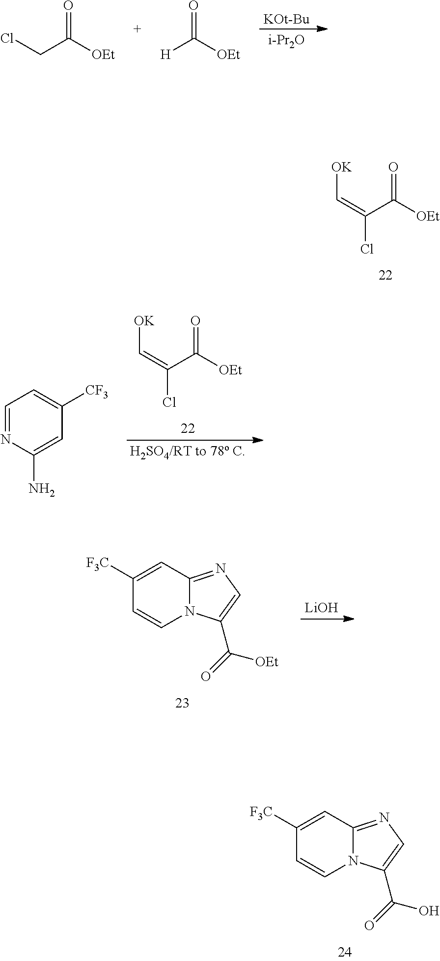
C(=C(C([OEt])=O)Cl)[OK].C1([F3C])=CC2=NC=C(C(O)=O)N2C=C1.[KOt-Bu].[i-Pr2O].ClCC([OEt])=O.[H]C([OEt])=O.C(=C(C([OEt])=O)Cl)[OK].C1=NC(N)=CC([CF3])=C1.C1([F3C])=CC2=NC=C(C([OEt])=O)N2C=C1.[LiOH]
